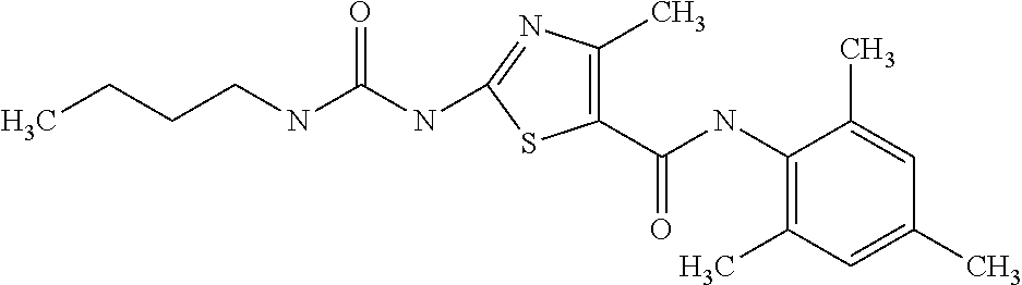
C(NC(NC1=NC(C)=C(C(NC2=C(C)C=C(C)C=C2C)=O)S1)=O)CCC
